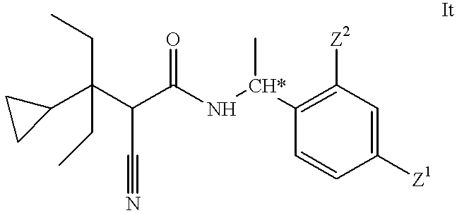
C(C(C(N[CH*](C)C1=C([Z2])C=C([Z1])C=C1)=O)C#N)(C1CC1)(CC)CC
